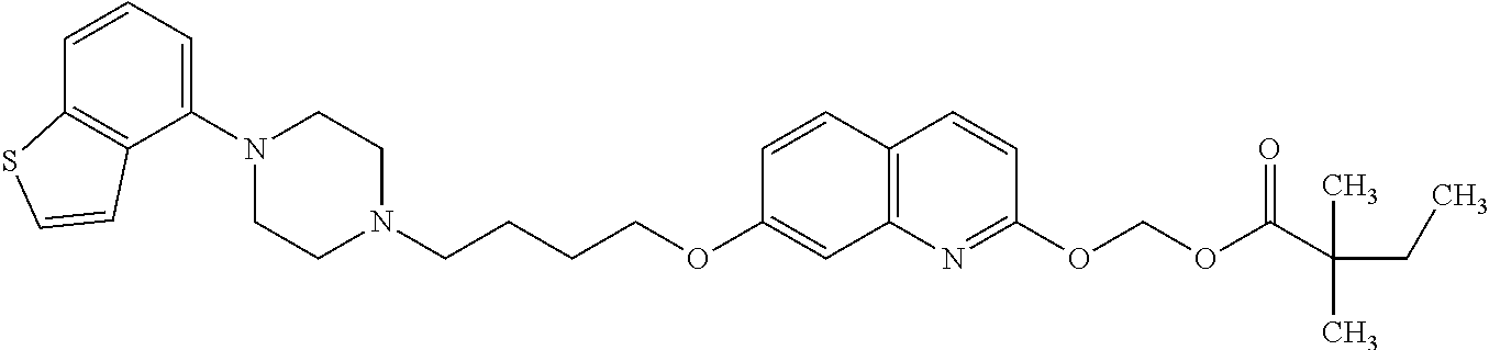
C1(N2CCN(CCCCOC3=CC4=C(C=C3)C=CC(OCOC(C(CC)(C)C)=O)=N4)CC2)=CC=CC2=C1C=CS2
